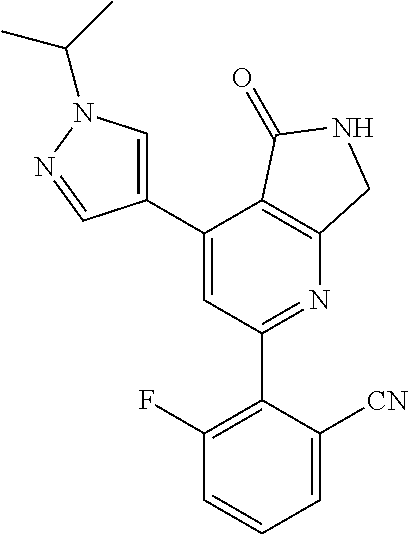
C1(C2=C(F)C=CC=C2[CN])=NC2=C(C(C3=CN(C(C)C)N=C3)=C1)C(=O)NC2
